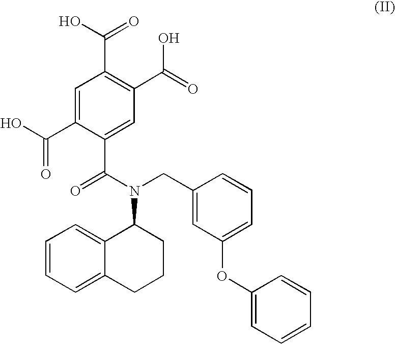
C1=C(C(O)=O)C(C(=O)N(CC2=CC(OC3=CC=CC=C3)=CC=C2)C2C3=CC=CC=C3CCC2)=CC(C(O)=O)=C1C(=O)O
